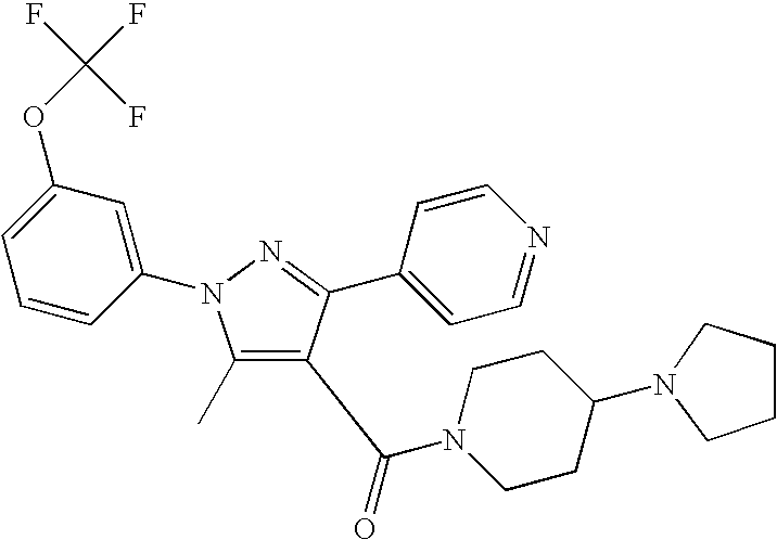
C1(C)=C(C(=O)N2CCC(N3CCCC3)CC2)C(C2=CC=NC=C2)=NN1C1=CC(OC(F)(F)F)=CC=C1
